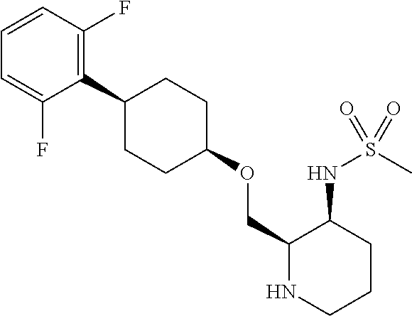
C1(C2=C(F)C=CC=C2F)CCC(OCC2NCCCC2NS(C)(=O)=O)CC1
